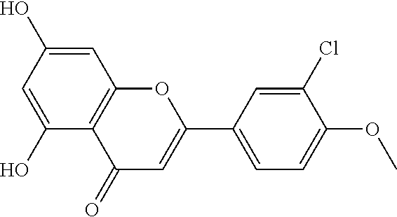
C12=C(C(O)=CC(O)=C1)C(=O)C=C(C1=CC=C(OC)C(Cl)=C1)O2
